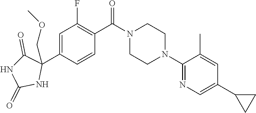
C1(N2CCN(C(C3=C(F)C=C(C4(COC)C(=O)NC(=O)N4)C=C3)=O)CC2)=NC=C(C2CC2)C=C1C
